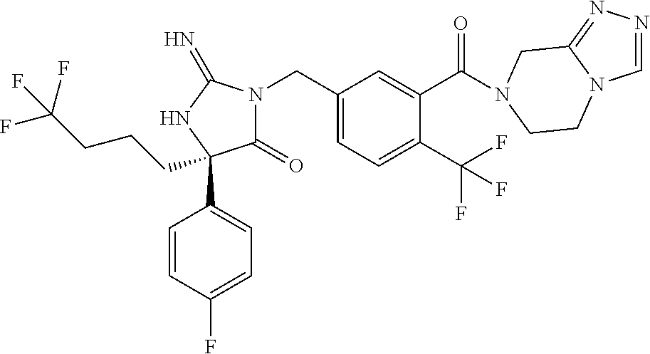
C1(=O)N(CC2=CC=C(C(F)(F)F)C(C(=O)N3CC4=NN=CN4CC3)=C2)C(=N)NC1(C1=CC=C(F)C=C1)CCCC(F)(F)F
